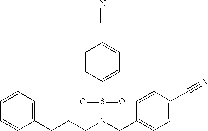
C(N(CC1=CC=C(C#N)C=C1)S(=O)(=O)C1=CC=C(C#N)C=C1)CCC1=CC=CC=C1
